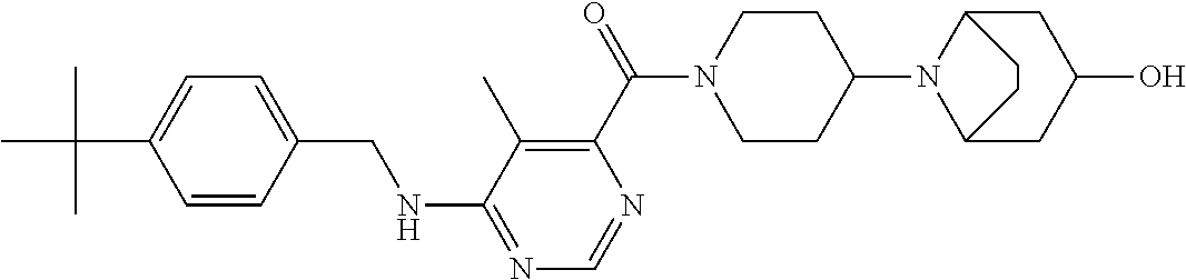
C1=CC(CNC2=NC=NC(C(=O)N3CCC(N4C5CC(O)CC4CC5)CC3)=C2C)=CC=C1C(C)(C)C
